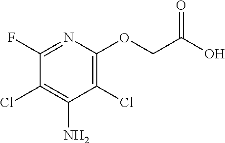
N1=C(F)C(Cl)=C(N)C(Cl)=C1OCC(O)=O
